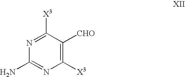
N1=C([X3])C([CHO])=C([X3])N=C1N
